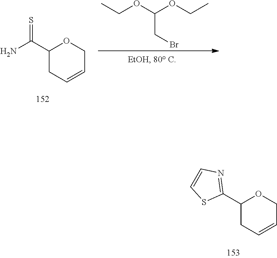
C1(C2=NC=CS2)CC=CCO1.C1(C(N)=S)CC=CCO1.C(CBr)(OCC)OCC
